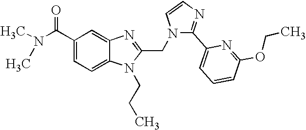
C1(C(N(C)C)=O)=CC=C2C(=C1)N=C(CN1C(C3=CC=CC(OCC)=N3)=NC=C1)N2CCC
